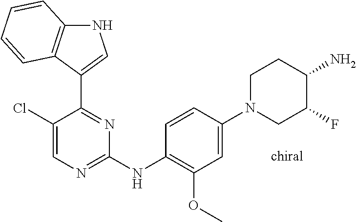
C1(Cl)=CN=C(NC2=C(OC)C=C(N3CC(F)C(N)CC3)C=C2)N=C1C1=CNC2=C1C=CC=C2
